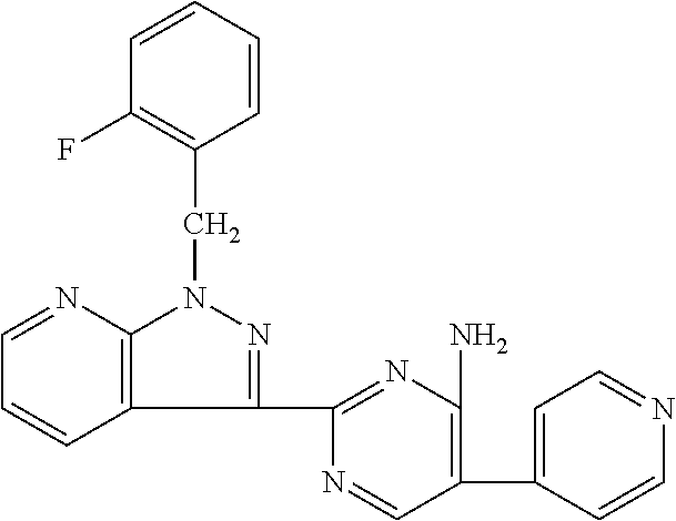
C1=CC2=C(N=C1)N(CC1=C(F)C=CC=C1)N=C2C1=NC(N)=C(C2=CC=NC=C2)C=N1
